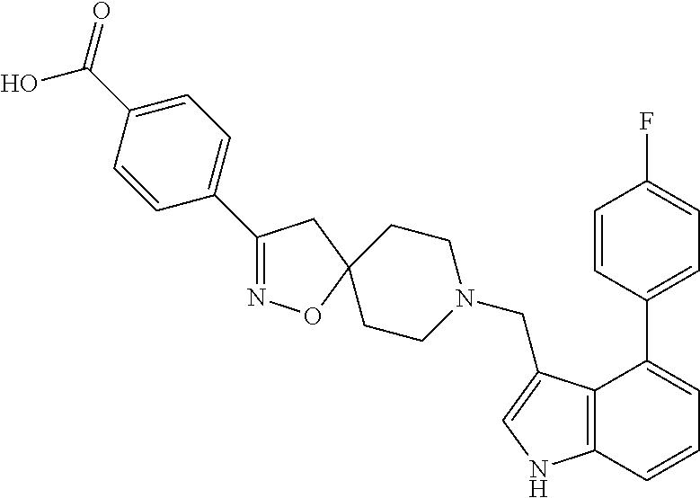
C1(C2=CC=C(C(O)=O)C=C2)=NOC2(C1)CCN(CC1=CNC3=C1C(C1=CC=C(F)C=C1)=CC=C3)CC2
